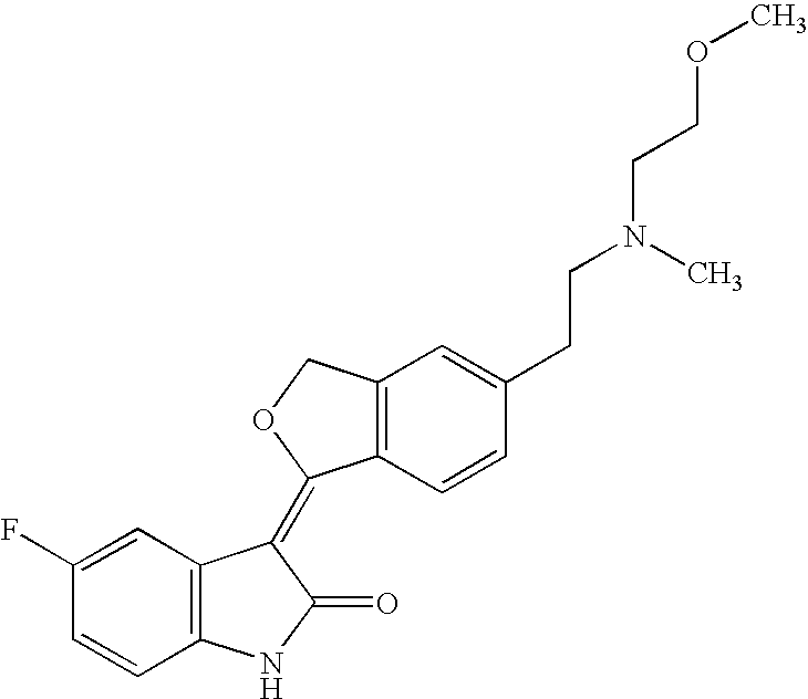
C1=C(F)C=CC2=C1C(=C1C3=C(CO1)C=C(CCN(C)CCOC)C=C3)C(=O)N2
